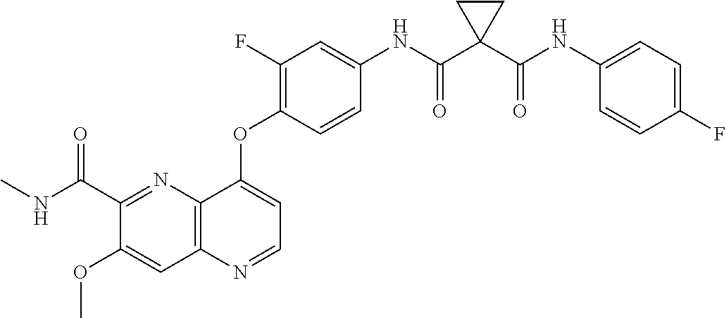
C1(C(NC)=O)=NC2=C(C=C1OC)N=CC=C2OC1=C(F)C=C(NC(C2(C(NC3=CC=C(F)C=C3)=O)CC2)=O)C=C1
